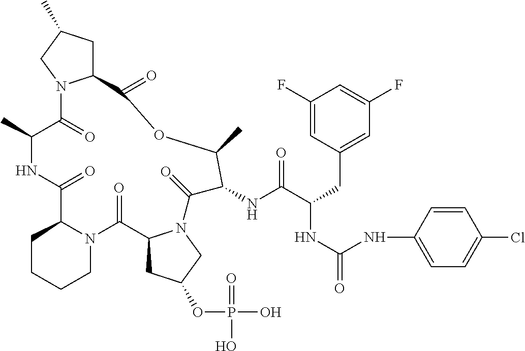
C1CCCN2C1C(=O)NC(C)C(=O)N1C(CC(C)C1)C(=O)OC(C)C(NC(C(CC1=CC(F)=CC(F)=C1)NC(=O)NC1=CC=C(Cl)C=C1)=O)C(=O)N1C(C2=O)CC(OP(O)(=O)O)C1
